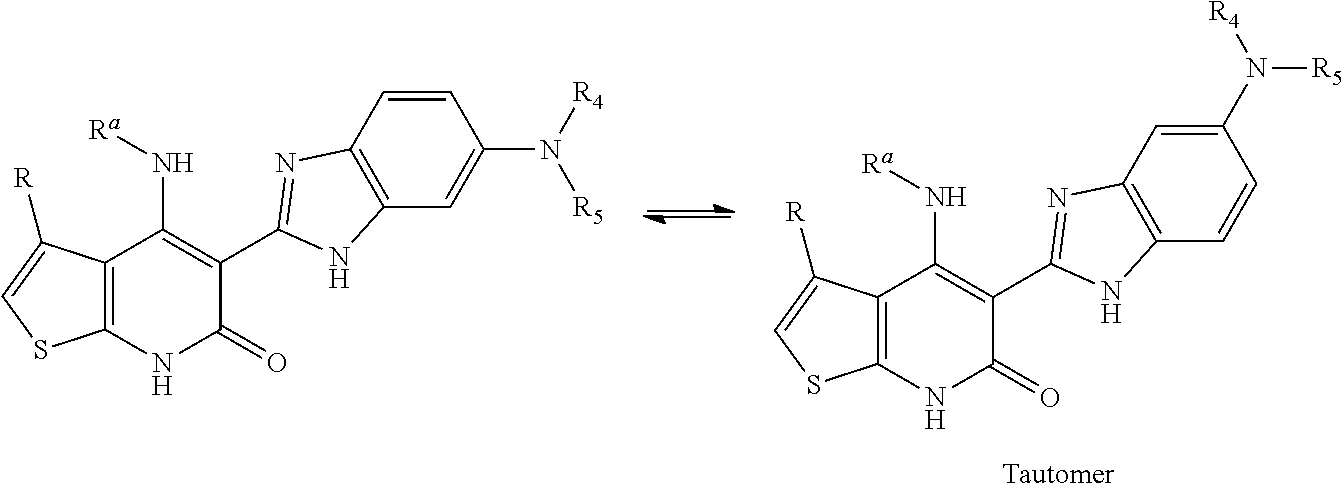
C1=CC2=C(NC(C3=C(N[Ra])C4=C(NC3=O)SC=C4[R])=N2)C=C1N([R4])[R5].C1(N([R4])[R5])=CC2=C(NC(C3=C(N[Ra])C4=C(NC3=O)SC=C4[R])=N2)C=C1
